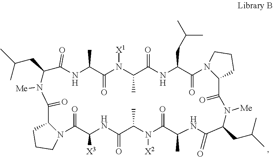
N1C(C)C(=O)N([X1])C(C)C(=O)NC(CC(C)C)C(=O)N2C(CCC2)C(=O)N([Me])C(CC(C)C)C(=O)NC(C)C(=O)N([X2])C(C)C(=O)NC([X3])C(=O)N2C(CCC2)C(=O)N([Me])C(CC(C)C)C1=O
